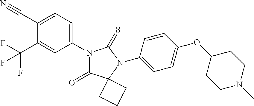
C1(C#N)=CC=C(N2C(=O)C3(N(C4=CC=C(OC5CCN(C)CC5)C=C4)C2=S)CCC3)C=C1C(F)(F)F
